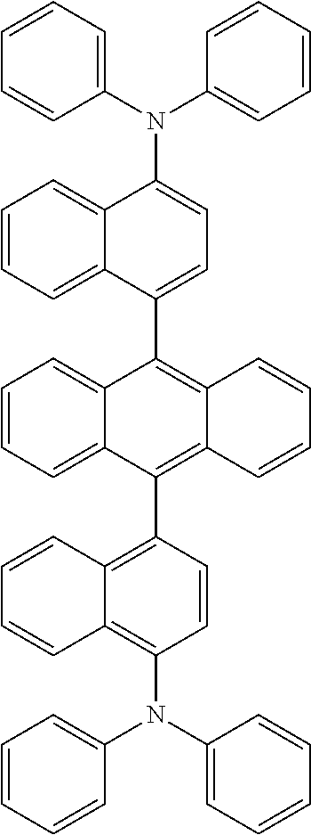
C1(N(C2=CC=C(C3=C4C(=C(C5=C6C(=C(N(C7=CC=CC=C7)C7=CC=CC=C7)C=C5)C=CC=C6)C5=CC=CC=C35)C=CC=C4)C3=CC=CC=C23)C2=CC=CC=C2)=CC=CC=C1
